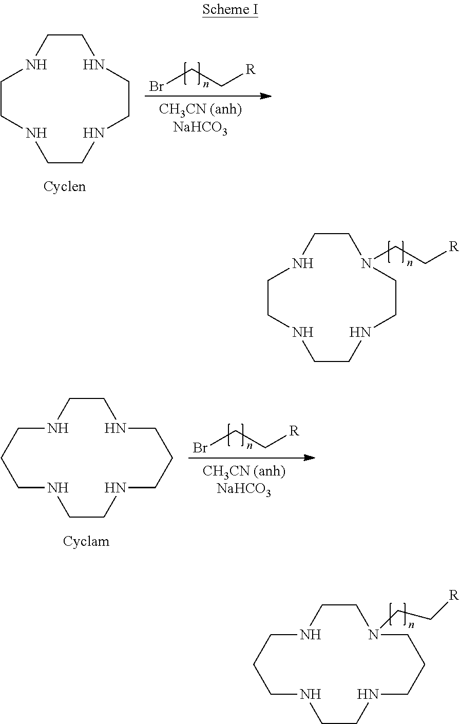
C1CNCCNCCNCCN1CC[R].BrCC[R].C1CNCCNCCNCCN1.BrCC[R].C1CCNCCNCCCNCCN1.C1CCNCCN(CC[R])CCCNCCN1
